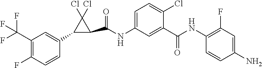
C1(NC(C2=CC(NC(=O)C3C(C4=CC(C(F)(F)F)=C(F)C=C4)C3(Cl)Cl)=CC=C2Cl)=O)=C(F)C=C(N)C=C1
